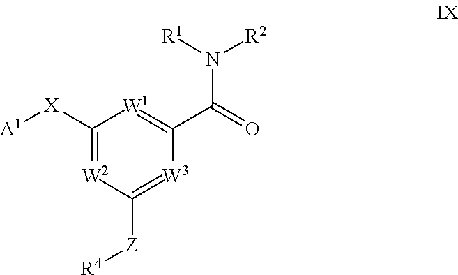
C1([X][A1])=[W2]C([Z][R4])=[W3]C(C(N([R1])[R2])=O)=[W1]1
